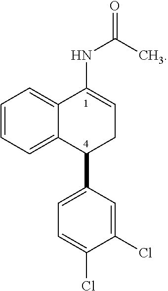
C12=CC=CC=C1C(NC(=O)C)=CCC2C1=CC=C(Cl)C(Cl)=C1
